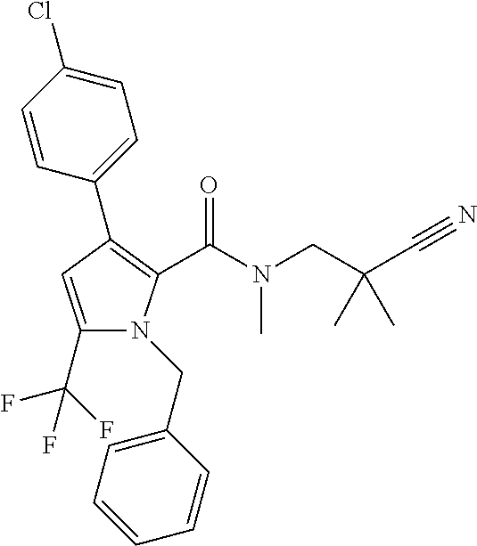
C1(C2=C(C(=O)N(C)CC(C#N)(C)C)N(CC3=CC=CC=C3)C(C(F)(F)F)=C2)=CC=C(Cl)C=C1
